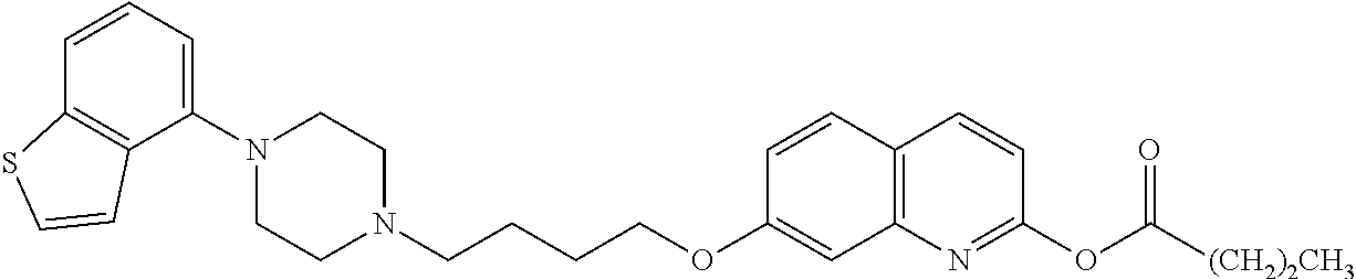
C1=CC2=C(C(N3CCN(CCCCOC4=CC5=C(C=C4)C=CC(OC([(CH2)2CH3])=O)=N5)CC3)=C1)C=CS2
